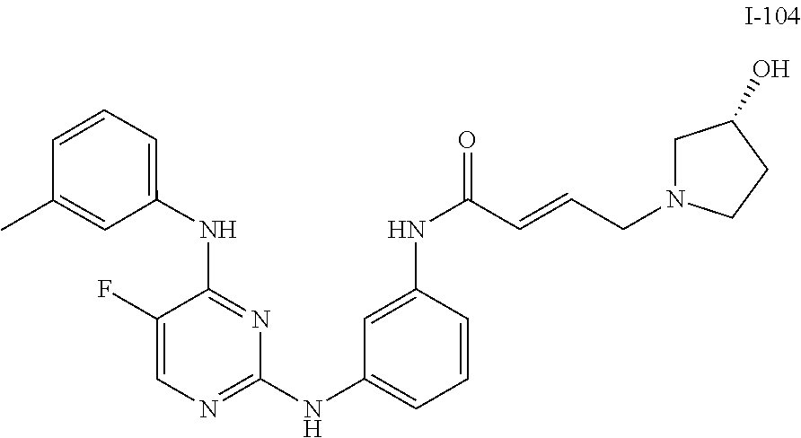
C1=CC(C)=CC(NC2=NC(NC3=CC=CC(NC(C=CCN4CC(O)CC4)=O)=C3)=NC=C2F)=C1
